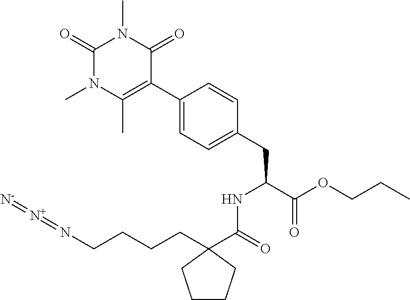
N(CCCCC1(C(=O)NC(CC2=CC=C(C3=C(C)N(C)C(=O)N(C)C3=O)C=C2)C(OCCC)=O)CCCC1)=[N+]=[N-]
